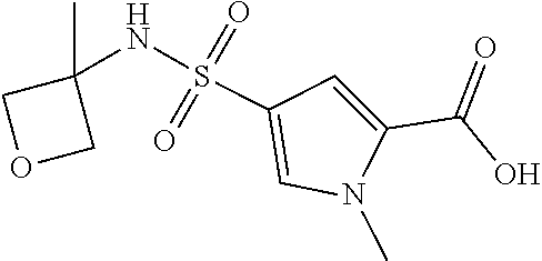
C1(C(O)=O)=CC(S(NC2(C)COC2)(=O)=O)=CN1C
